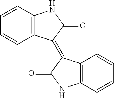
C1=CC2=C(C=C1)C(=C1C3=C(C=CC=C3)NC1=O)C(=O)N2
